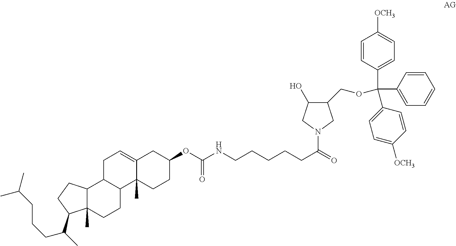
C(=O)(CCCCCNC(OC1CC2=CCC3C(C2(C)CC1)CCC1(C)C3CCC1C(C)CCCC(C)C)=O)N1CC(O)C(COC(C2=CC=CC=C2)(C2=CC=C([OCH3])C=C2)C2=CC=C([OCH3])C=C2)C1
